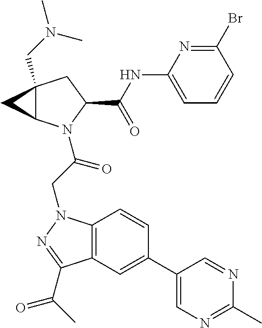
C1(NC(C2CC3(CN(C)C)C(N2C(CN2C4=C(C(C(C)=O)=N2)C=C(C2=CN=C(C)N=C2)C=C4)=O)C3)=O)=CC=CC(Br)=N1
